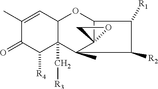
C1(C)=CC2C(C[R3])(C([R4])C1=O)C1(C)C3(C(O2)C([R1])C1[R2])OC3
